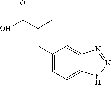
C1(C=C(C(=O)O)C)=CC=C2C(=C1)N=NN2
